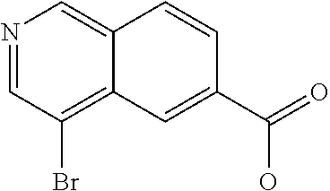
N1=CC(Br)=C2C(=C1)C=CC(C(=O)O)=C2
